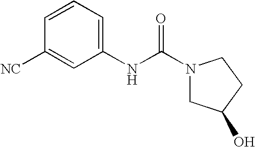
C1(NC(N2CC(O)CC2)=O)=CC=CC([NC])=C1
